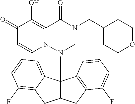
C1(=O)C=CN2C(=C1O)C(=O)N(CC1CCOCC1)CN2C12C(CC3=C1C=CC=C3F)CC1=C(F)C=CC=C21
